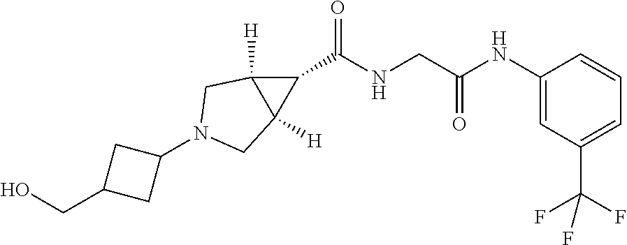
C1(N2CC3([H])C(C(NCC(=O)NC4=CC(C(F)(F)F)=CC=C4)=O)C3([H])C2)CC(CO)C1
